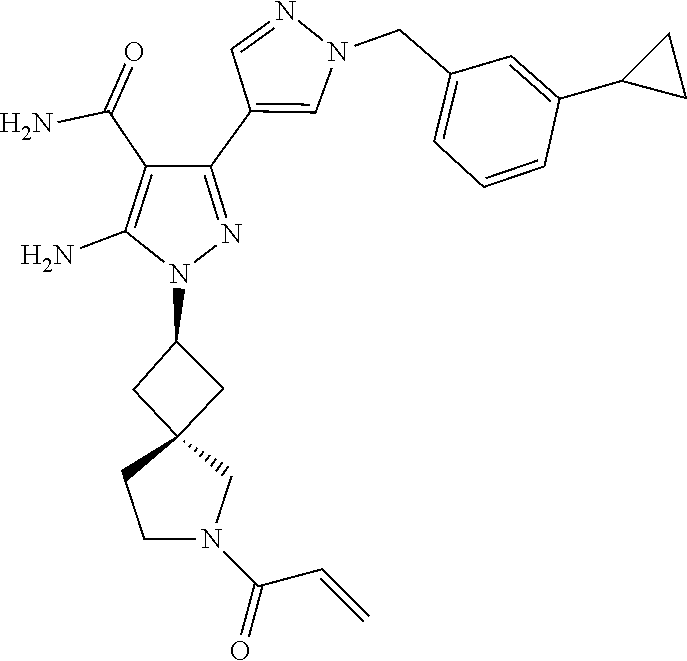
C12(CC(N3N=C(C4=CN(CC5=CC=CC(C6CC6)=C5)N=C4)C(C(N)=O)=C3N)C1)CCN(C(=O)C=C)C2
